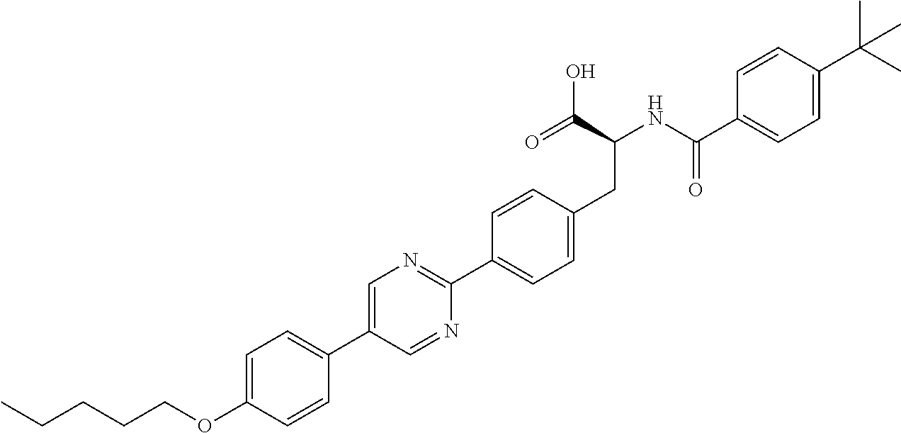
C(OC1=CC=C(C2=CN=C(C3=CC=C(CC(C(O)=O)NC(=O)C4=CC=C(C(C)(C)C)C=C4)C=C3)N=C2)C=C1)CCCC
